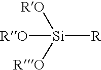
[RO][Si]([RO])([R])[RO]
